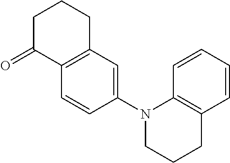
C1(N2CCCC3=C2C=CC=C3)=CC2=C(C=C1)C(=O)CCC2
